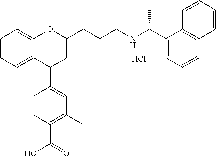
Cl.C12=CC=CC=C1OC(CCCNC(C1=CC=CC3=C1C=CC=C3)C)CC2C1=CC(C)=C(C(=O)O)C=C1
